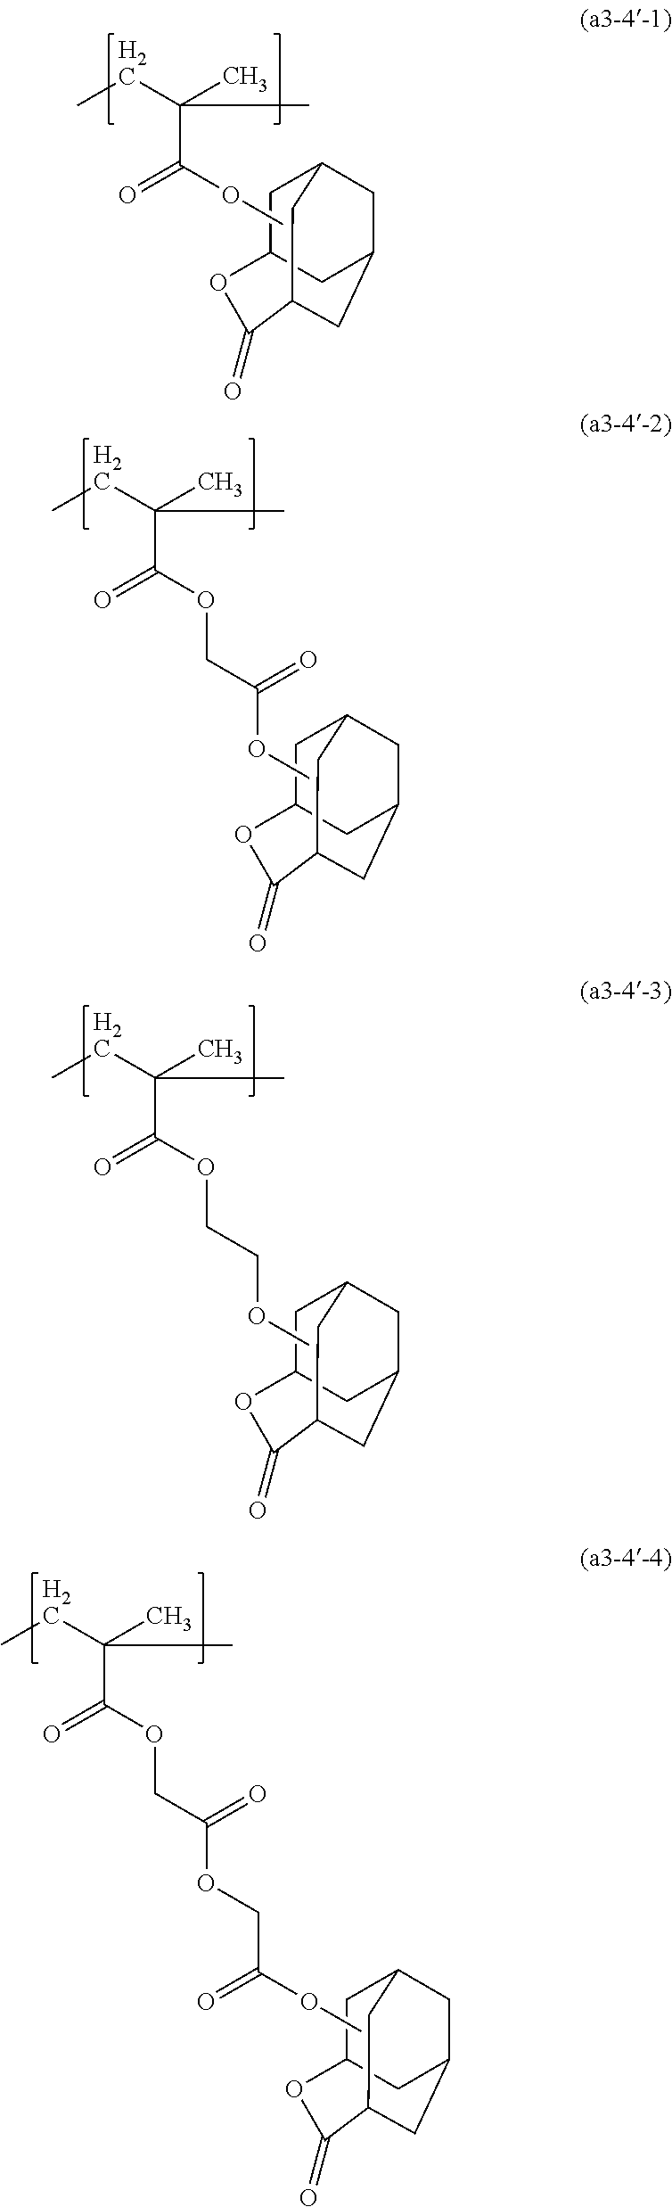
C(C(OC)=O)(CC)(C)C.C1C2CC3CC1CC(C3)C(=O)O2.C(C(OCC(OC)=O)=O)(CC)(C)C.C1C2CC3CC1CC(C3)C(=O)O2.C(C(OCCOC)=O)(CC)(C)C.C1C2CC3CC1CC(C3)C(=O)O2.C(C(OCC(OCC(OC)=O)=O)=O)(CC)(C)C.C1C2CC3CC1CC(C3)C(=O)O2
